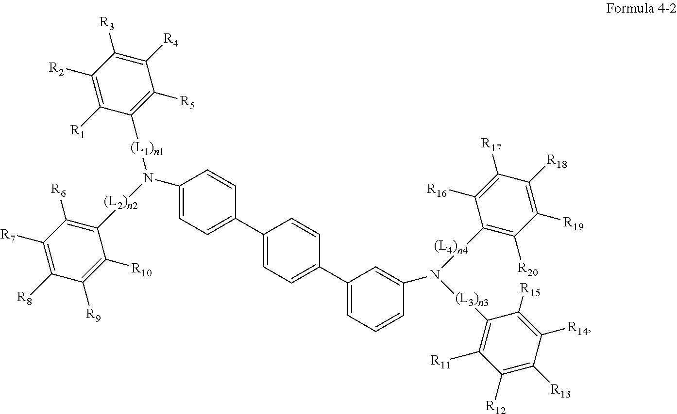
C1(N([(L2)n2]C2=C([R6])C([R7])=C([R8])C([R9])=C2[R10])[(L1)n1]C2=C([R5])C([R4])=C([R3])C([R2])=C2[R1])=CC=C(C2=CC=C(C3=CC=CC(N([(L3)n3]C4=C([R11])C([R12])=C([R13])C([R14])=C4[R15])[(L4)n4]C4=C([R20])C([R19])=C([R18])C([R17])=C4[R16])=C3)C=C2)C=C1
